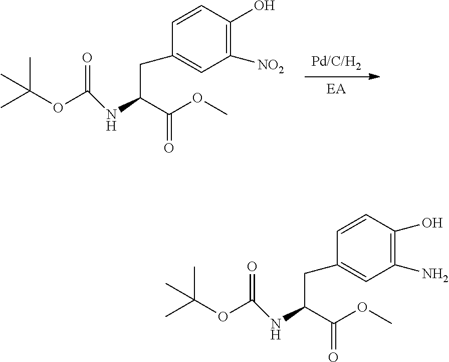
[EA].[Pd/C/H2].CC(OC(=O)NC(C(=O)OC)CC1=CC([NO2])=C(O)C=C1)(C)C.CC(OC(=O)NC(C(=O)OC)CC1=CC(N)=C(O)C=C1)(C)C
